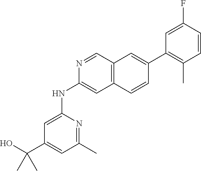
C1(NC2=CC(C(O)(C)C)=CC(C)=N2)=CC2=C(C=C(C3=C(C)C=CC(F)=C3)C=C2)C=N1
